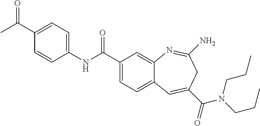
C1=CC(NC(C2=CC=C3C(=C2)N=C(N)CC(C(=O)N(CCC)CCC)=C3)=O)=CC=C1C(C)=O
